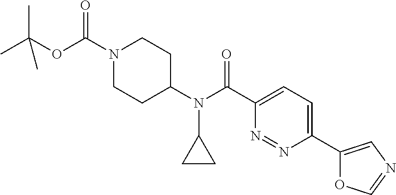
CC(OC(N1CCC(N(C2CC2)C(C2=CC=C(C3=CN=CO3)N=N2)=O)CC1)=O)(C)C
